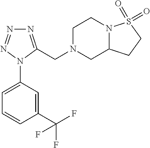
C1=C(N2C(CN3CC4N(CC3)S(=O)(=O)CC4)=NN=N2)C=C(C(F)(F)F)C=C1
